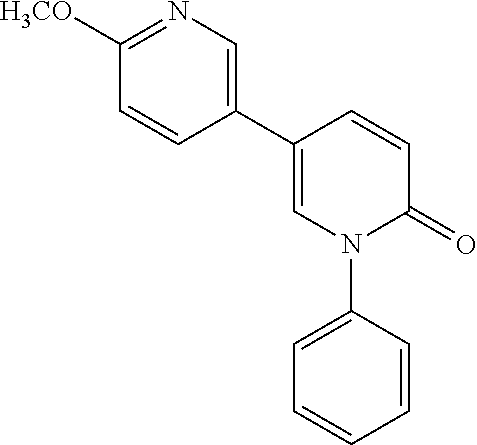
C1(C2=CN=C([H3CO])C=C2)=CN(C2=CC=CC=C2)C(=O)C=C1
